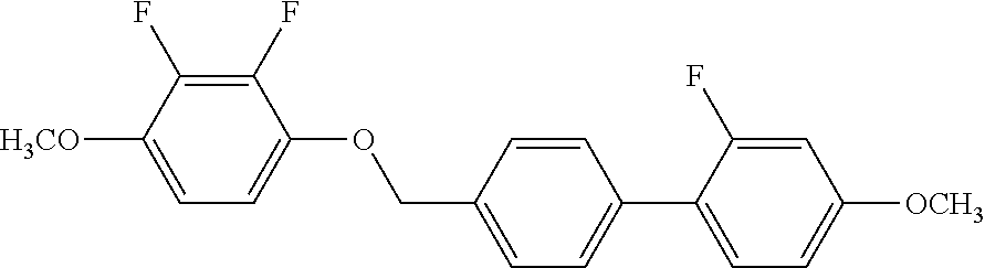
C1(F)=C(F)C([H3CO])=CC=C1OCC1=CC=C(C2=CC=C([OCH3])C=C2F)C=C1
